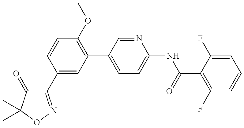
C1(C2=CC(C3=CC=C(NC(=O)C4=C(F)C=CC=C4F)N=C3)=C(OC)C=C2)=NOC(C)(C)C1=O
